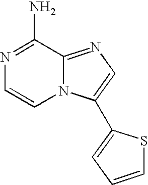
C1(N)=NC=CN2C1=NC=C2C1=CC=CS1
